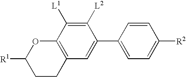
C1CC2=C(OC1[R1])C([L1])=C([L2])C(C1=CC=C([R2])C=C1)=C2
